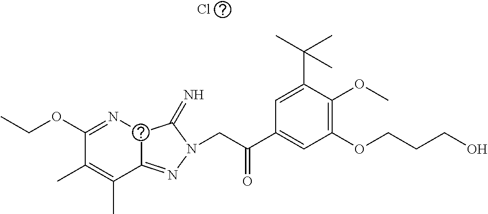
C12C(=NN(CC(C3=CC(OCCCO)=C(OC)C(C(C)(C)C)=C3)=O)C1=N)C(C)=C(C)C(OCC)=N2.Cl
